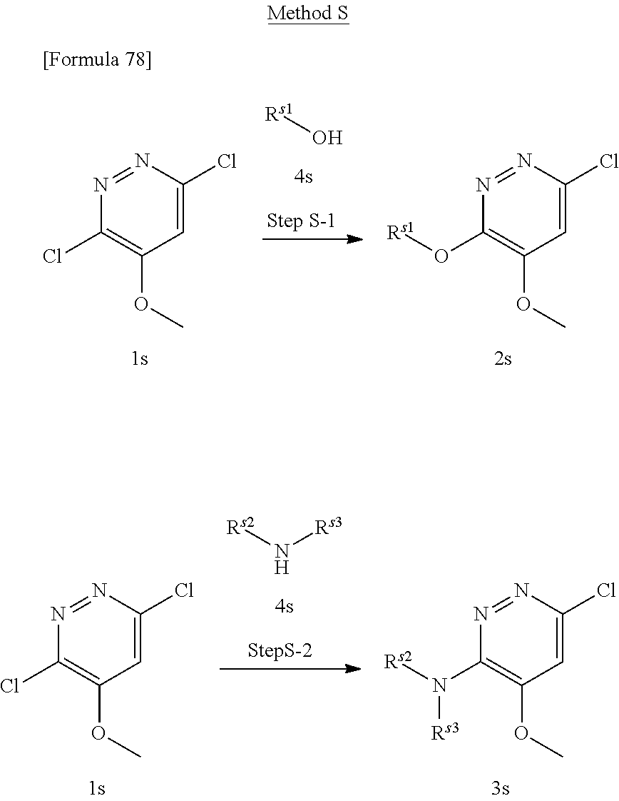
C1=C(Cl)N=NC(Cl)=C1OC.C1=C(Cl)N=NC(N([Rs2])[Rs3])=C1OC.[Rs2]N[Rs3].C1=C(Cl)N=NC(Cl)=C1OC.[Rs1]O.C1=C(Cl)N=NC(O[Rs1])=C1OC
